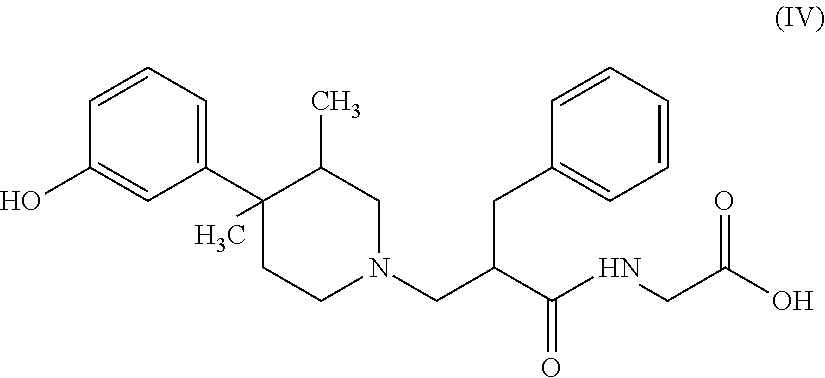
C1=C(O)C=CC=C1C1(C)C(C)CN(CC(C(NCC(O)=O)=O)CC2=CC=CC=C2)CC1
